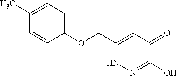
C1(OCC2=CC(=O)C(O)=NN2)=CC=C(C)C=C1
